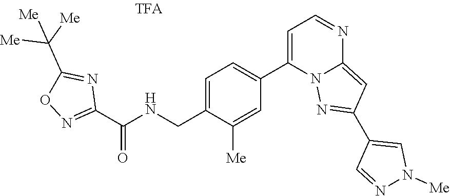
C1=C(CNC(C2=NOC(C([Me])([Me])[Me])=N2)=O)C([Me])=CC(C2=CC=NC3=CC(C4=CN([Me])N=C4)=NN23)=C1
